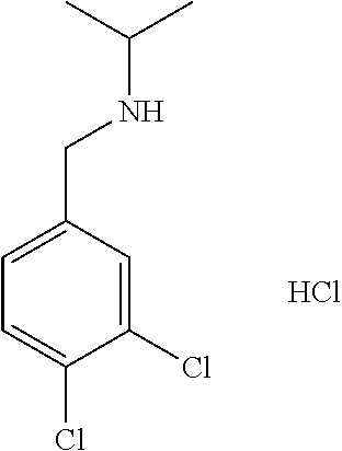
C1=C(Cl)C(Cl)=CC(CNC(C)C)=C1.Cl
